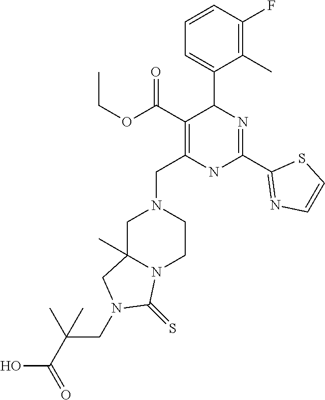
C1C2(C)N(CCN1CC1=C(C(OCC)=O)C(C3=CC=CC(F)=C3C)N=C(C3=NC=CS3)N1)C(=S)N(CC(C(=O)O)(C)C)C2
